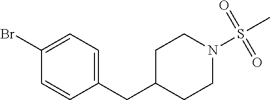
C1=CC(CC2CCN(S(=O)(=O)C)CC2)=CC=C1Br
